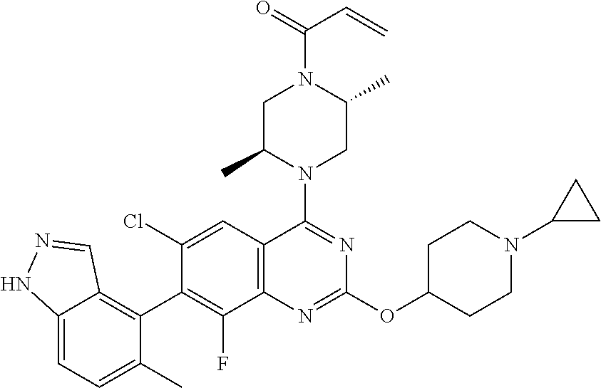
C12=CC=C(C)C(C3=C(F)C4=C(C=C3Cl)C(N3CC(C)N(C(=O)C=C)CC3C)=NC(OC3CCN(C5CC5)CC3)=N4)=C1C=NN2
